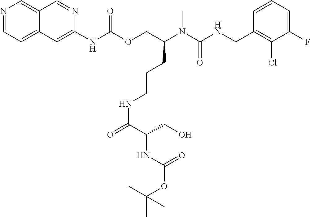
C1=CC(CNC(N(C(COC(NC2=CC3=CC=NC=C3C=N2)=O)CCCNC(=O)C(CO)NC(OC(C)(C)C)=O)C)=O)=C(Cl)C(F)=C1
